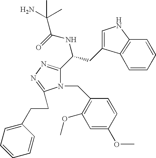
N(C(C1=NN=C(CCC2=CC=CC=C2)N1CC1=C(OC)C=C(OC)C=C1)CC1=CNC2=C1C=CC=C2)C(=O)C(C)(N)C
